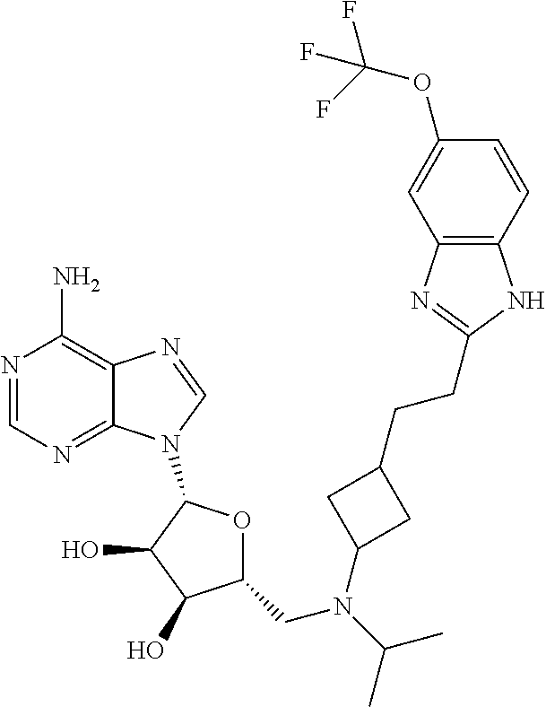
N1=CN=C2C(=C1N)N=CN2C1OC(CN(C(C)C)C2CC(CCC3=NC4=C(C=CC(OC(F)(F)F)=C4)N3)C2)C(O)C1O
